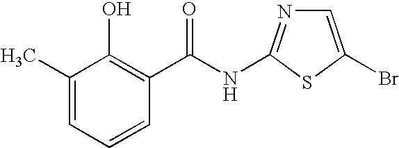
C1(C)=CC=CC(C(NC2=NC=C(Br)S2)=O)=C1O
